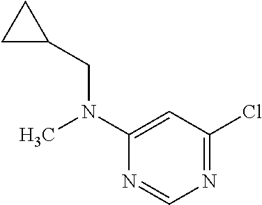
N1=CN=C(Cl)C=C1N(C)CC1CC1
